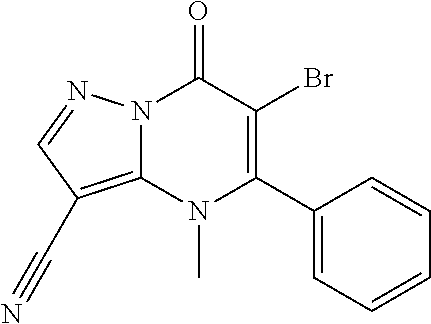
N12C(=C(C#N)C=N1)N(C)C(C1=CC=CC=C1)=C(Br)C2=O
